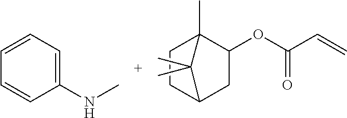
C1(NC)=CC=CC=C1.C1C(OC(=O)C=C)C2(C)CCC1C2(C)C
